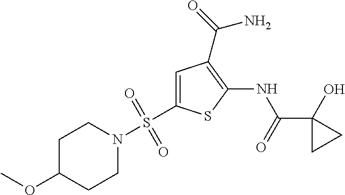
C1(C(=O)NC2=C(C(=O)N)C=C(S(N3CCC(OC)CC3)(=O)=O)S2)(O)CC1
